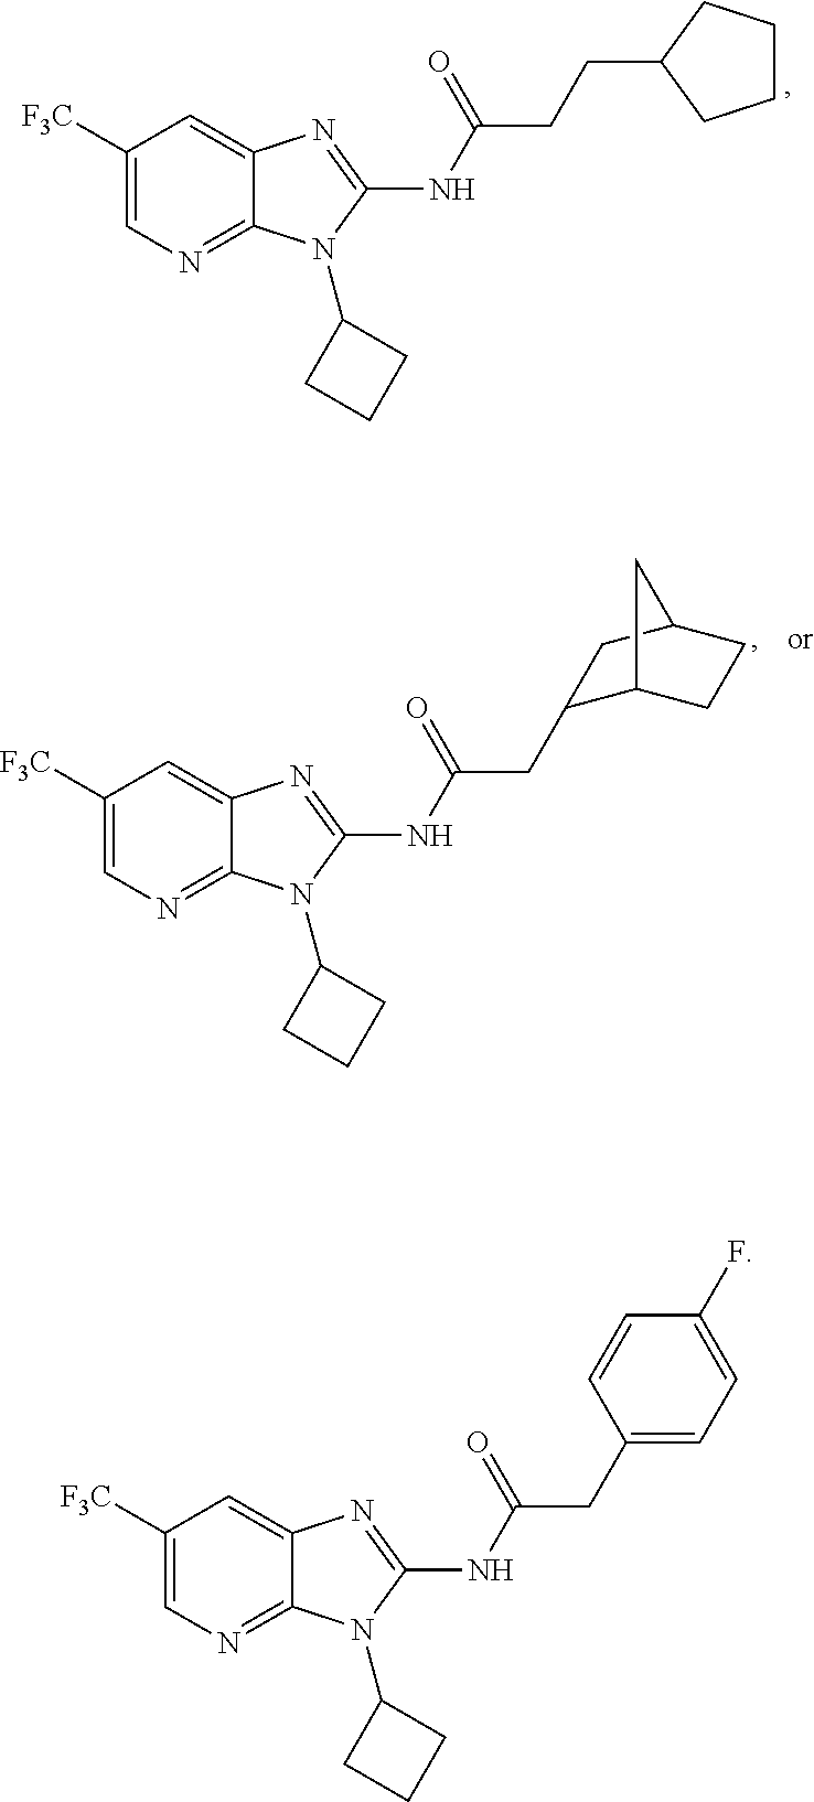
C1([F3C])=CN=C2C(=C1)N=C(NC(=O)CCC1CCCC1)N2C1CCC1.C1([F3C])=CN=C2C(=C1)N=C(NC(=O)CC1=CC=C(F)C=C1)N2C1CCC1.C1([F3C])=CN=C2C(=C1)N=C(NC(=O)CC1C3CCC(C1)C3)N2C1CCC1
